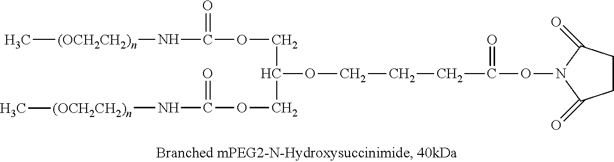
C[(OCH2CH2)n]NC(=O)OCC(OCCCC(=O)ON1C(=O)CCC1=O)COC(=O)N[(OCH2CH2)n]C
